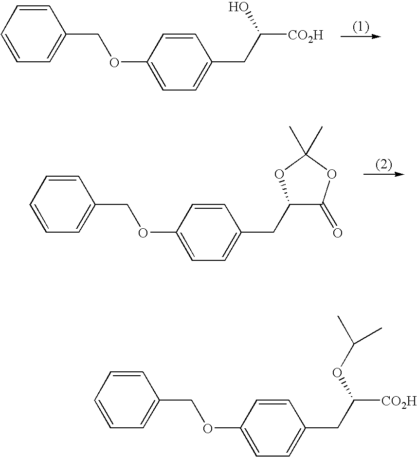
C1=CC=CC=C1COC1=CC=C(CC([CO2H])O)C=C1.C1=CC=CC=C1COC1=CC=C(CC2C(=O)OC(C)(C)O2)C=C1.C1=CC=CC=C1COC1=CC=C(CC([CO2H])OC(C)C)C=C1
